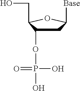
C1C(OP(O)(O)=O)C(CO)OC1[Base]
